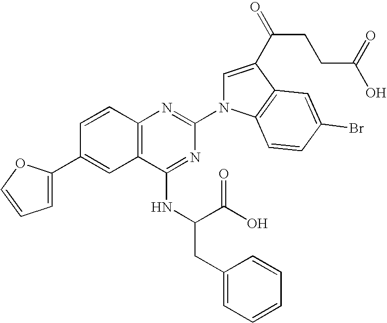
C12=C(C=CC(C3=CC=CO3)=C1)N=C(N1C=C(C(=O)CCC(=O)O)C3=C1C=CC(Br)=C3)N=C2NC(CC1=CC=CC=C1)C(O)=O
